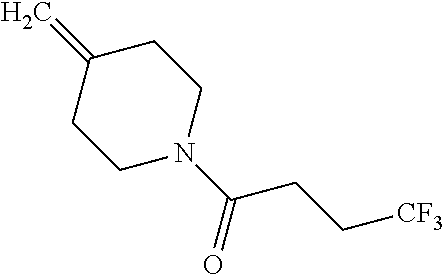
C1(=C)CCN(C(=O)CC[CF3])CC1
